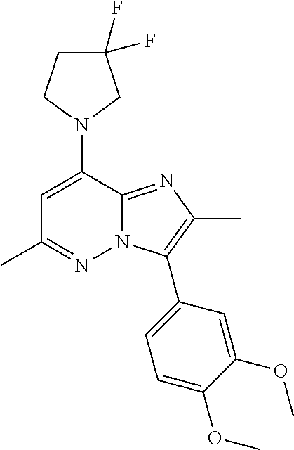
N1(C2=CC(C)=NN3C2=NC(C)=C3C2=CC=C(OC)C(OC)=C2)CC(F)(F)CC1
